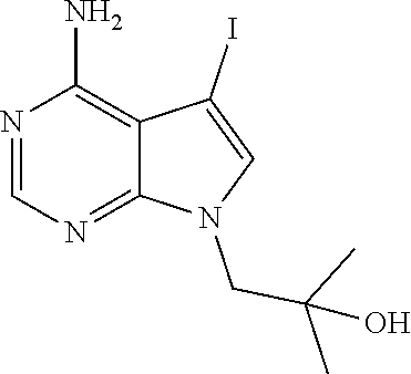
N1=C2C(=C(N)N=C1)C(I)=CN2CC(C)(C)O
